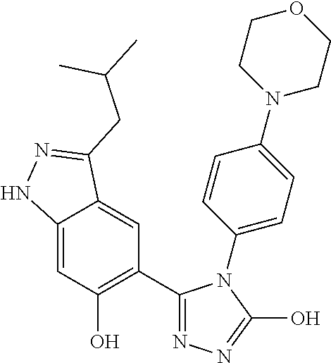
C12=CC(O)=C(C3=NN=C(O)N3C3=CC=C(N4CCOCC4)C=C3)C=C1C(CC(C)C)=NN2
